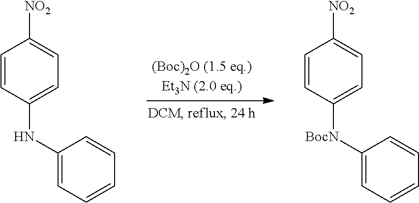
C1=CC(NC2=CC=CC=C2)=CC=C1[NO2].C1=CC([BocN]C2=CC=CC=C2)=CC=C1[NO2]
